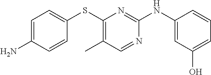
C1=C(N)C=CC(SC2=C(C)C=NC(NC3=CC(O)=CC=C3)=N2)=C1
